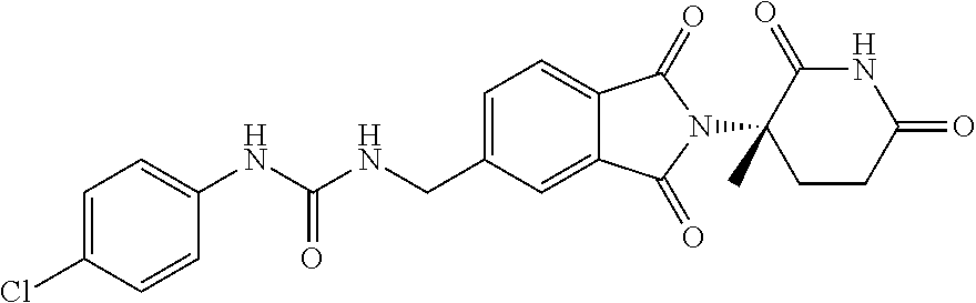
C1=C(Cl)C=CC(NC(NCC2=CC=C3C(=C2)C(=O)N(C2(C)CCC(=O)NC2=O)C3=O)=O)=C1
